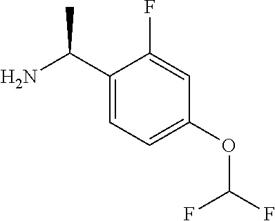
C1(C(N)C)=CC=C(OC(F)F)C=C1F
